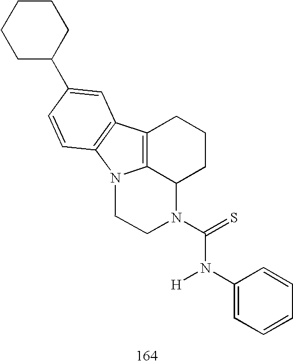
C12=C3C(CCC1)N(C(=S)N([H])C1=CC=CC=C1)CCN3C1=C2C=C(C2CCCCC2)C=C1
